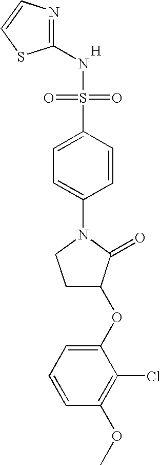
[H].N1=C(NS(=O)(=O)C2=CC=C(N3CCC(OC4=CC=CC(OC)=C4Cl)C3=O)C=C2)SC=C1
